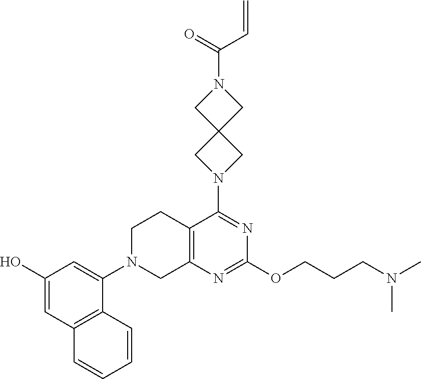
C1(O)=CC2=C(C(N3CC4=C(CC3)C(N3CC5(C3)CN(C(=O)C=C)C5)=NC(OCCCN(C)C)=N4)=C1)C=CC=C2
